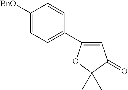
C1([BnO])=CC=C(C2=CC(=O)C(C)(C)O2)C=C1
